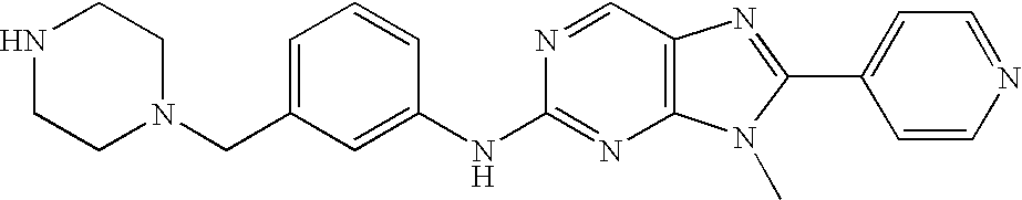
C1=C(CN2CCNCC2)C=C(NC2=NC3=C(C=N2)N=C(C2=CC=NC=C2)N3C)C=C1
